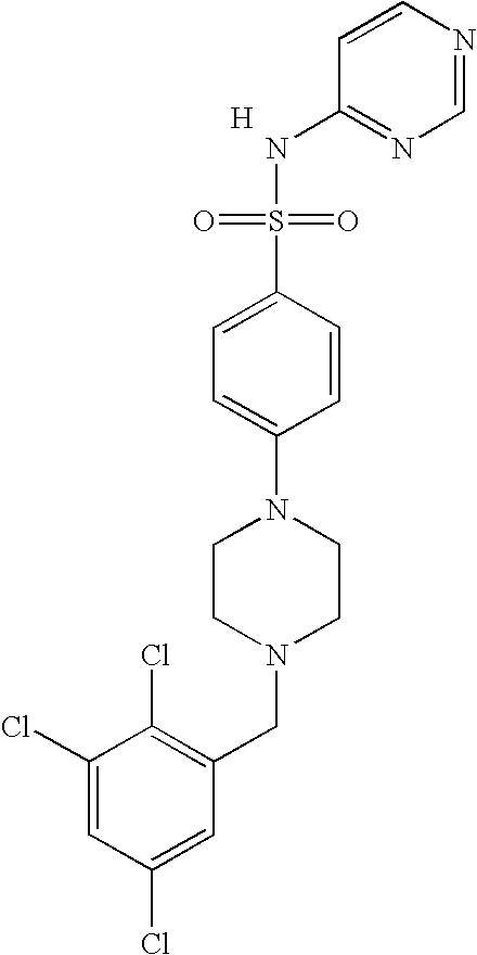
[H].C1=CN=CN=C1NS(=O)(=O)C1=CC=C(N2CCN(CC3=C(Cl)C(Cl)=CC(Cl)=C3)CC2)C=C1
